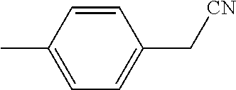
C1=CC(C)=CC=C1C[CN]
